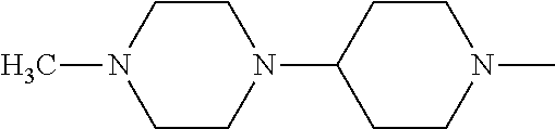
C1CN(C2CCN(C)CC2)CCN1C
